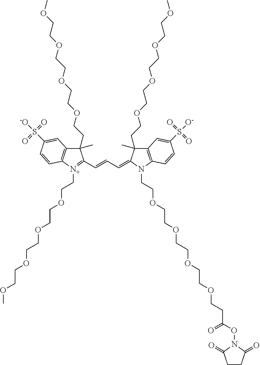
C(=CC=C1C(C)(CCOCCOCCOCCOC)C2=C(N1CCOCCOCCOCCOCCC(ON1C(=O)CCC1=O)=O)C=CC(S([O-])(=O)=O)=C2)C1=[N+](CCOCCOCCOCCOC)C2=C(C1(C)CCOCCOCCOCCOC)C=C(S([-O])(=O)=O)C=C2
